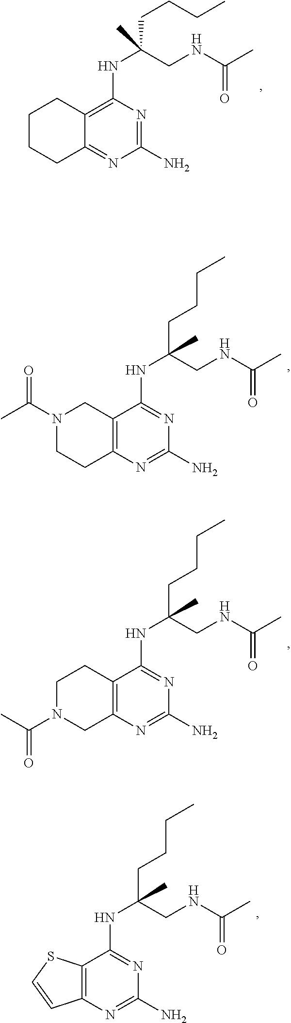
C12=C(N=C(N)N=C1NC(CCCC)(CNC(C)=O)C)CCN(C(C)=O)C2.C12=C(N=C(N)N=C1NC(CCCC)(CNC(C)=O)C)CN(C(C)=O)CC2.C12=C(N=C(N)N=C1NC(CCCC)(CNC(C)=O)C)C=CS2.C1(N)=NC(NC(CNC(C)=O)(C)CCCC)=C2C(=N1)CCCC2
